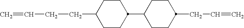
C1CC(C2CCC(CC=C)CC2)CCC1CCC=C
